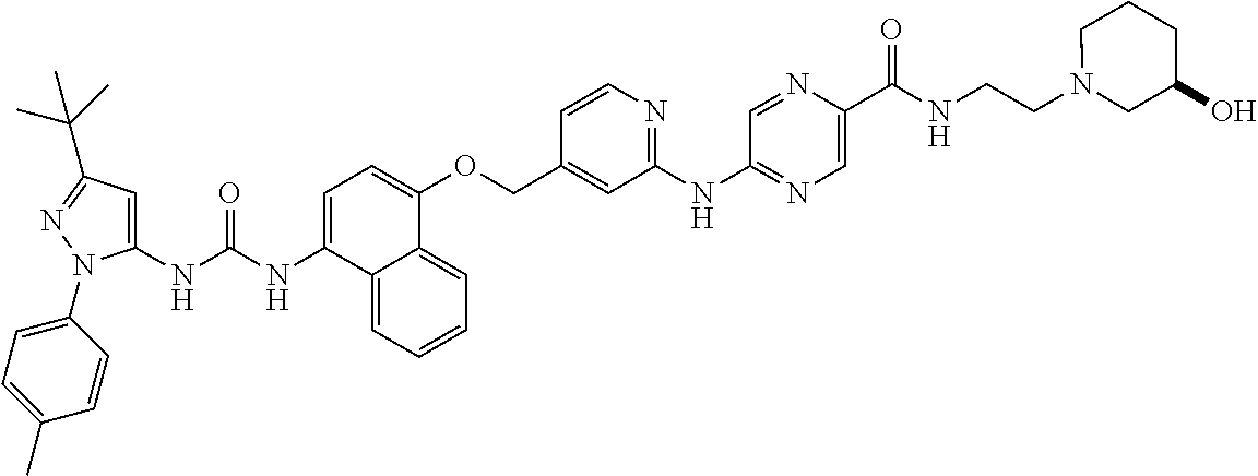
N(C1=CC=C(OCC2=CC(NC3=NC=C(C(NCCN4CC(O)CCC4)=O)N=C3)=NC=C2)C2=CC=CC=C12)C(=O)NC1=CC(C(C)(C)C)=NN1C1=CC=C(C)C=C1
